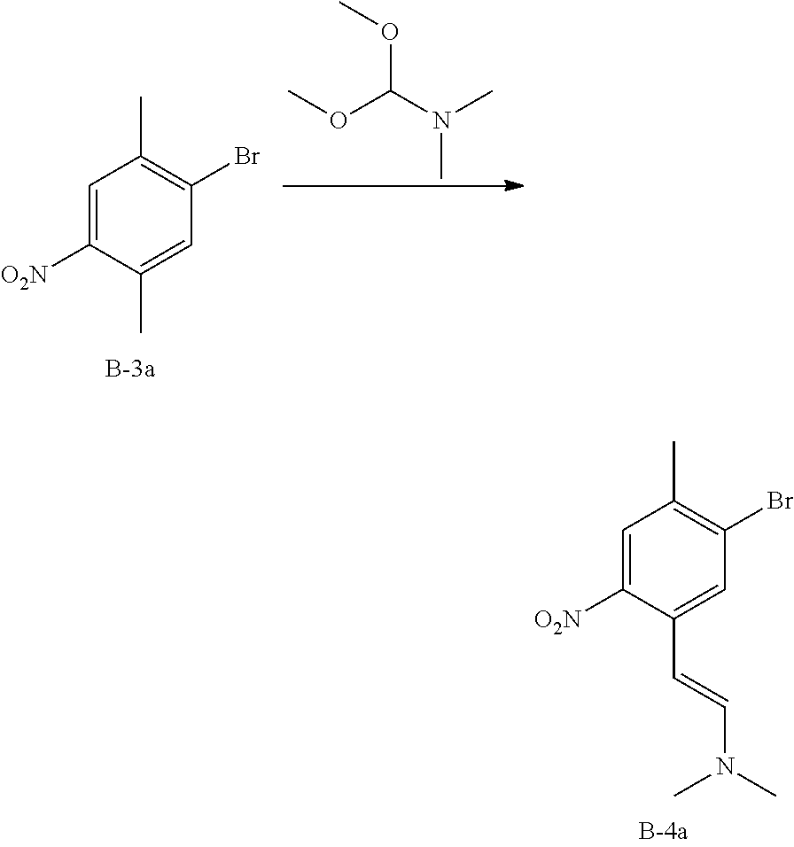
C1=C([O2N])C(C)=CC(Br)=C1C.COC(N(C)C)OC.C1=C([O2N])C(C=CN(C)C)=CC(Br)=C1C
